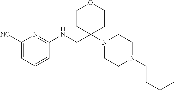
C1([NC])=CC=CC(NCC2(N3CCN(CCC(C)C)CC3)CCOCC2)=N1
